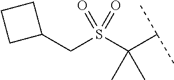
C(S(C(C(C)C)(C)C)(=O)=O)C1CCC1
